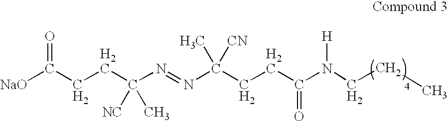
[NaO]C(CCC(N=NC(CCC(N(CCC)[H])=O)(C)[CN])([NC])C)=O
